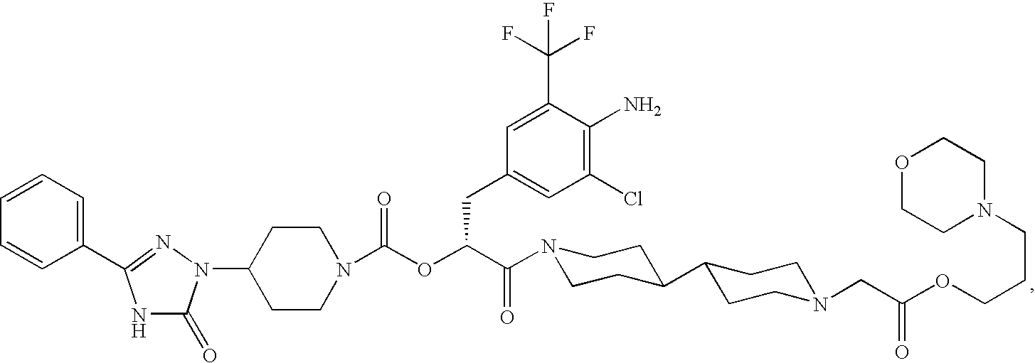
C1(N2C(=O)NC(C3=CC=CC=C3)=N2)CCN(C(OC(C(=O)N2CCC(C3CCN(CC(OCCCN4CCOCC4)=O)CC3)CC2)CC2=CC(Cl)=C(N)C(C(F)(F)F)=C2)=O)CC1
